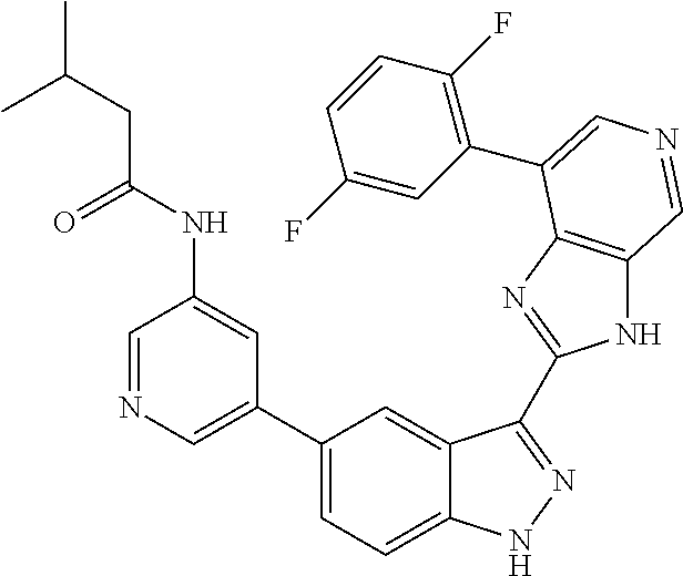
C1(C2=CN=CC(NC(=O)CC(C)C)=C2)=CC=C2C(=C1)C(C1=NC3=C(N1)C=NC=C3C1=C(F)C=CC(F)=C1)=NN2
